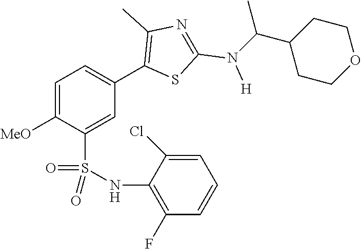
C1=C([MeO])C(S(NC2=C(F)C=CC=C2Cl)(=O)=O)=CC(C2=C(C)N=C(N([H])C(C3CCOCC3)C)S2)=C1
